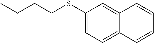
C1=C(SCCCC)C=C2C(=C1)C=CC=C2
